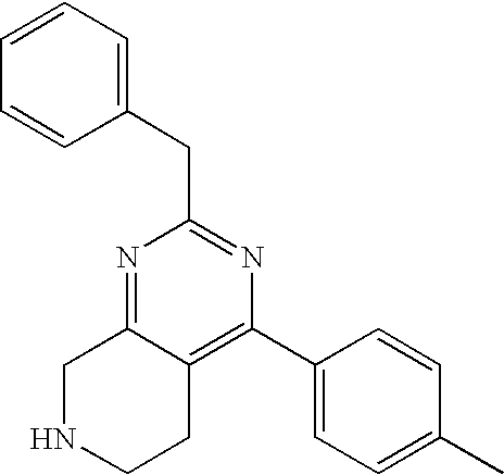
N1=C2C(=C(C3=CC=C(C)C=C3)N=C1CC1=CC=CC=C1)CCNC2
